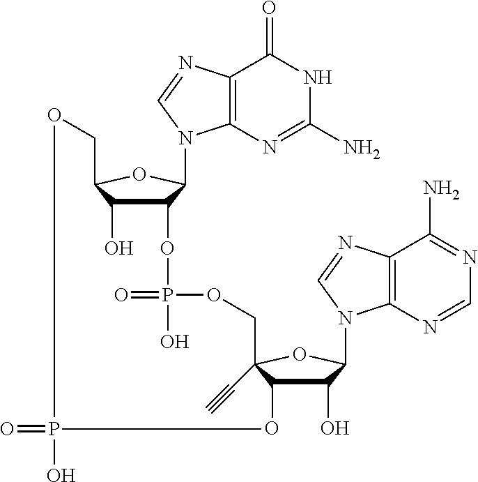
C12=C(N=C(N)NC1=O)N(C1C(OP(=O)(O)OCC3(C#C)C(O)C(O)C(N4C5=C(C(N)=NC=N5)N=C4)O3)C(O)C(CO)O1)C=N2.O=PO
